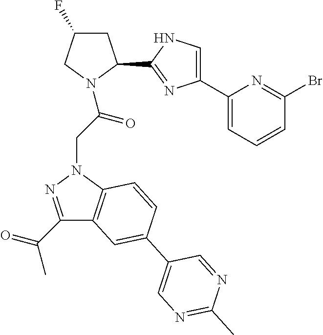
C1(C(C)=O)=NN(CC(N2CC(F)CC2C2=NC(C3=CC=CC(Br)=N3)=CN2)=O)C2=C1C=C(C1=CN=C(C)N=C1)C=C2
